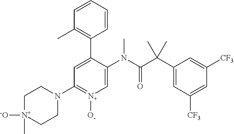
[-O][N+]1(C)CCN(C2=[N+]([O-])C=C(N(C(C(C3=CC([CF3])=CC([CF3])=C3)(C)C)=O)C)C(C3=C(C)C=CC=C3)=C2)CC1
